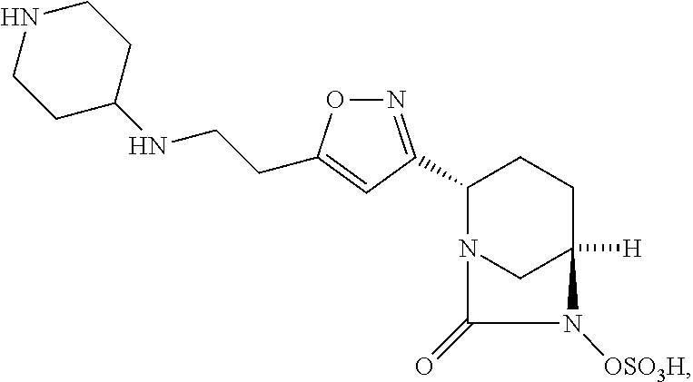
C1(C2=NOC(CCNC3CCNCC3)=C2)N2CC([H])(CC1)N([OSO3H])C2=O
